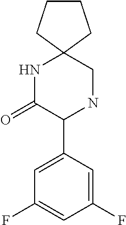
N1C(=O)C(C2=CC(F)=CC(F)=C2)NCC12CCCC2
